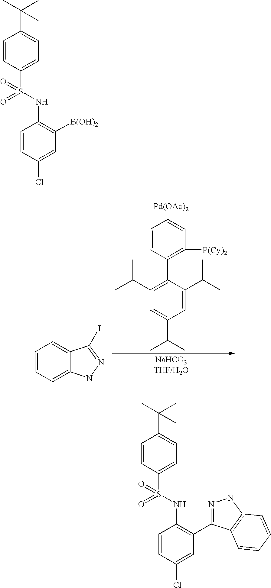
C1=CC(S(=O)(=O)NC2=C([B(OH)2])C=C(Cl)C=C2)=CC=C1C(C)(C)C.C1=CC(C2=C(C(C)C)C=C(C(C)C)C=C2C(C)C)=C([P(Cy)2])C=C1.[Pd(OAc)2].[NaHCO3THF/H2O].C1=CC=C2C(=C1)C(I)=NN2.C1=CC(S(=O)(=O)NC2=C(C3=NNC4=C3C=CC=C4)C=C(Cl)C=C2)=CC=C1C(C)(C)C
